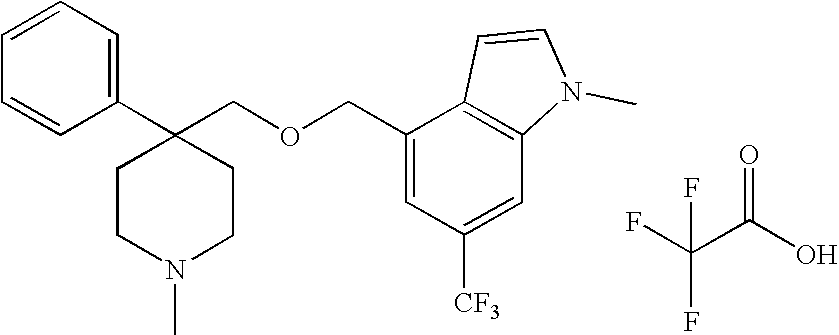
C1=CC=C(C2(COCC3=CC([CF3])=CC4=C3C=CN4C)CCN(C)CC2)C=C1.FC(C(O)=O)(F)F
